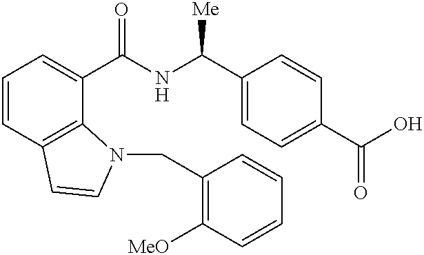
C1=CC2=C(C(C(NC(C3=CC=C(C(O)=O)C=C3)[Me])=O)=C1)N(CC1=C([MeO])C=CC=C1)C=C2
